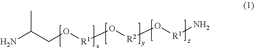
NC(CO[R1]O[R2]O[R1]N)C
